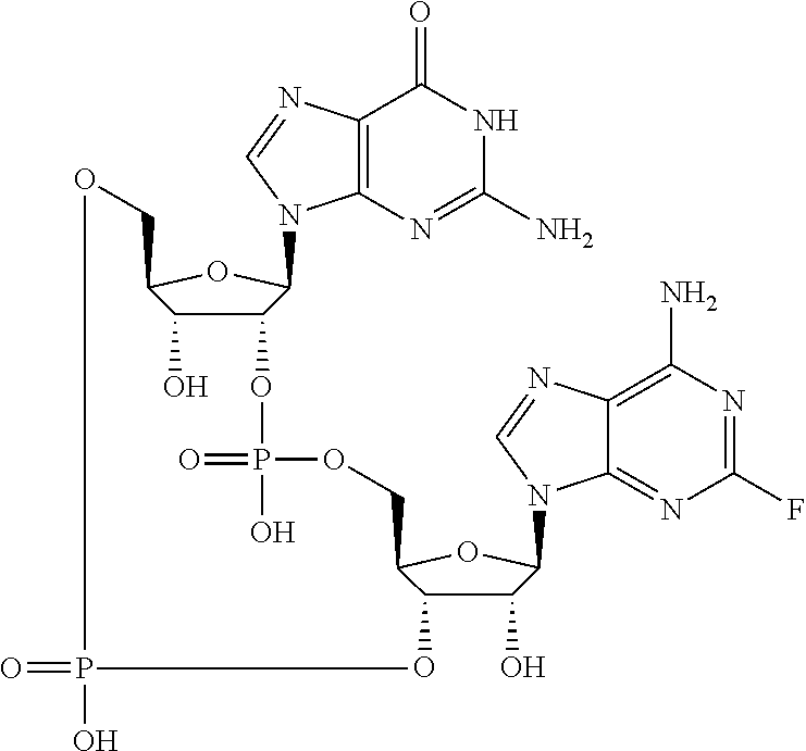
C12=C(N=C(N)NC1=O)N(C1C(OP(=O)(O)OCC3C(O)C(O)C(N4C5=NC(F)=NC(N)=C5N=C4)O3)C(O)C(CO)O1)C=N2.O=PO
